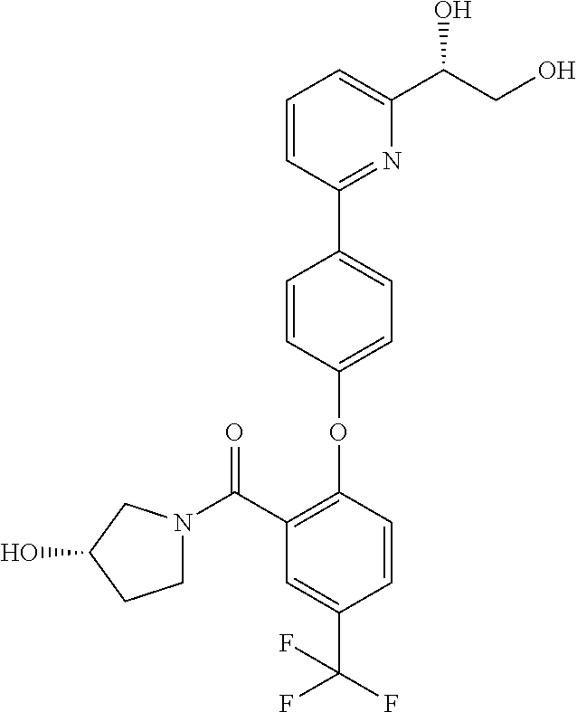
C1=C(OC2=C(C(=O)N3CCC(O)C3)C=C(C(F)(F)F)C=C2)C=CC(C2=NC(C(CO)O)=CC=C2)=C1
